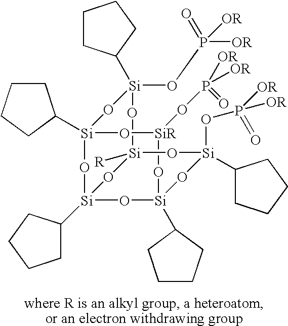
O1[Si]2([R])O[Si](OP([OR])(=O)[OR])(C3CCCC3)O[Si]3(C4CCCC4)O[SiR](OP([OR])([OR])=O)O[Si](C4CCCC4)(O[Si](C4CCCC4)(O3)O2)O[Si]1(OP([OR])(=O)[OR])C1CCCC1
